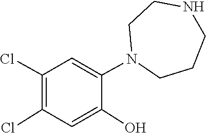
N1CCN(C2=CC(Cl)=C(Cl)C=C2O)CCC1
